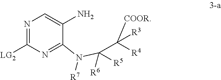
N1=C([LG2])N=C(N(C(C([COOR])([R3])[R4])([R6])[R5])[R7])C(N)=C1
